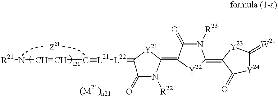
[R21]NC=CC=[L21][L22]=C1C(=O)N([R22])C(=C2C(=O)N([R23])C(=C3C(=O)[Y24]C(=[W21])[Y23]3)[Y22]2)[Y21]1
